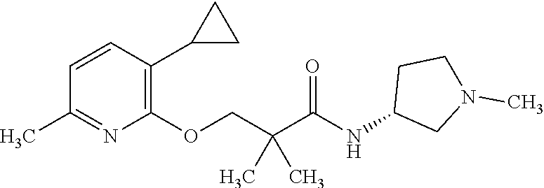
C1=CC(C2CC2)=C(OCC(C(NC2CN(C)CC2)=O)(C)C)N=C1C
